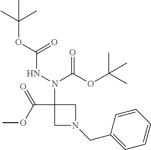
C1(C(OC)=O)(N(NC(OC(C)(C)C)=O)C(OC(C)(C)C)=O)CN(CC2=CC=CC=C2)C1
